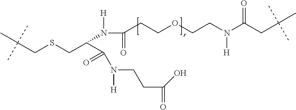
C(CSCC(C(N(CCC(=O)O)[H])=O)N([H])C(=O)CCOCCN(C(CC(C)(C)C)=O)[H])(C)(C)C
